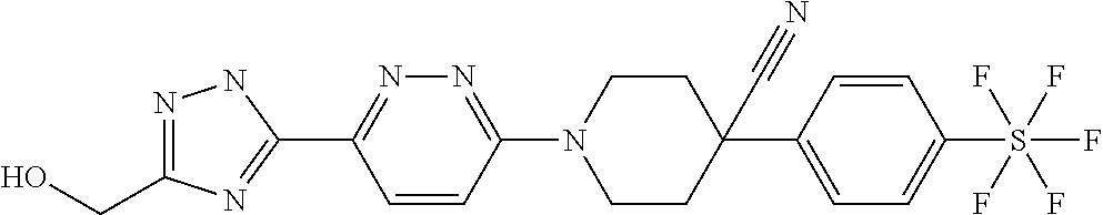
OCC1=NNC(C2=NN=C(N3CCC(C#N)(C4=CC=C(S(F)(F)(F)(F)F)C=C4)CC3)C=C2)=N1
